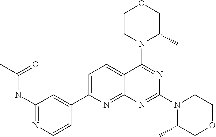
C1CN(C2=NC(N3C(C)COCC3)=NC3=NC(C4=CC(NC(C)=O)=NC=C4)=CC=C23)C(C)CO1
